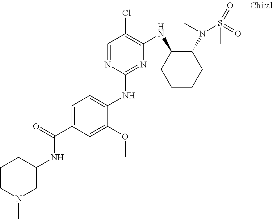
C1(NC2=CC=C(C(=O)NC3CN(C)CCC3)C=C2OC)=NC(NC2CCCCC2N(S(=O)(C)=O)C)=C(Cl)C=N1
